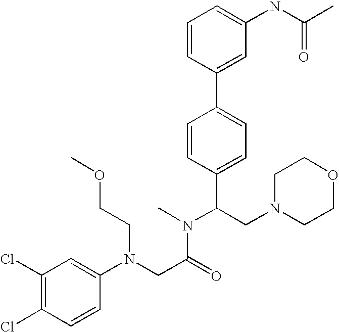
C1(Cl)=C(Cl)C=C(N(CC(=O)N(C(C2=CC=C(C3=CC(NC(C)=O)=CC=C3)C=C2)CN2CCOCC2)C)CCOC)C=C1
